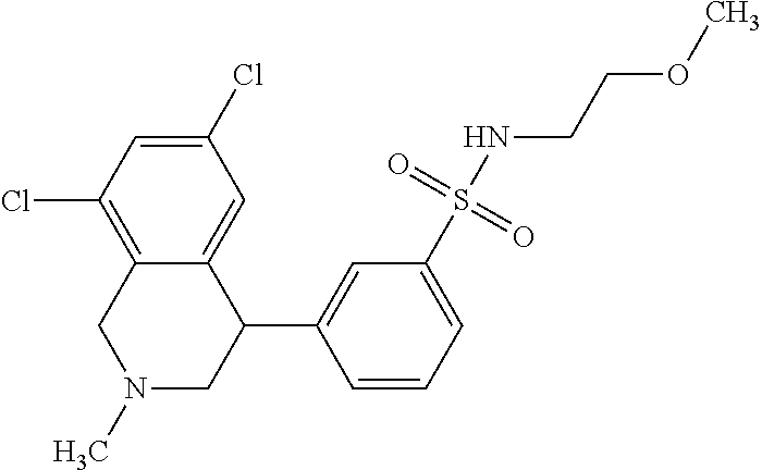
C1(Cl)=CC(Cl)=C2C(=C1)C(C1=CC(S(NCCOC)(=O)=O)=CC=C1)CN(C)C2
